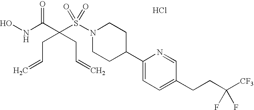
Cl.ONC(C(S(N1CCC(C2=CC=C(CCC([CF3])(F)F)C=N2)CC1)(=O)=O)(CC=C)CC=C)=O
